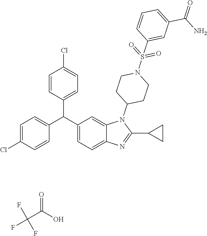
C1(C(C2=CC=C3C(=C2)N(C2CCN(S(C4=CC(C(N)=O)=CC=C4)(=O)=O)CC2)C(C2CC2)=N3)C2=CC=C(Cl)C=C2)=CC=C(Cl)C=C1.O=C(O)C(F)(F)F
